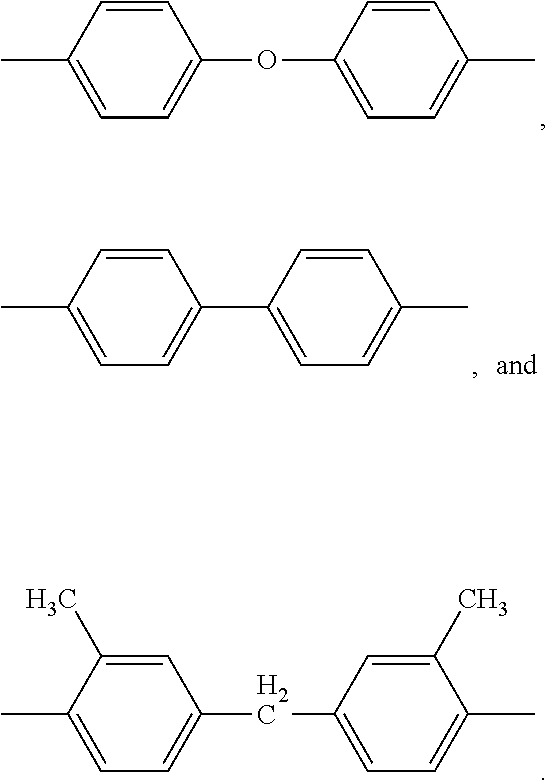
C1=CC(OC2=CC=C(C)C=C2)=CC=C1C.C1=CC(C2=CC=C(C)C=C2)=CC=C1C.C1(C)=CC(CC2=CC=C(C)C(C)=C2)=CC=C1C
